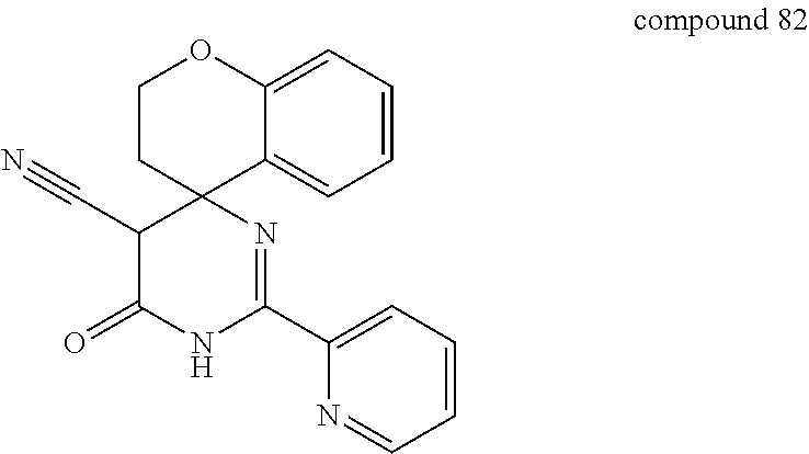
C1=C2C3(CCOC2=CC=C1)C(C#N)C(=O)NC(C1=CC=CC=N1)=N3
